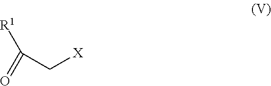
C(C[X])([R1])=O
